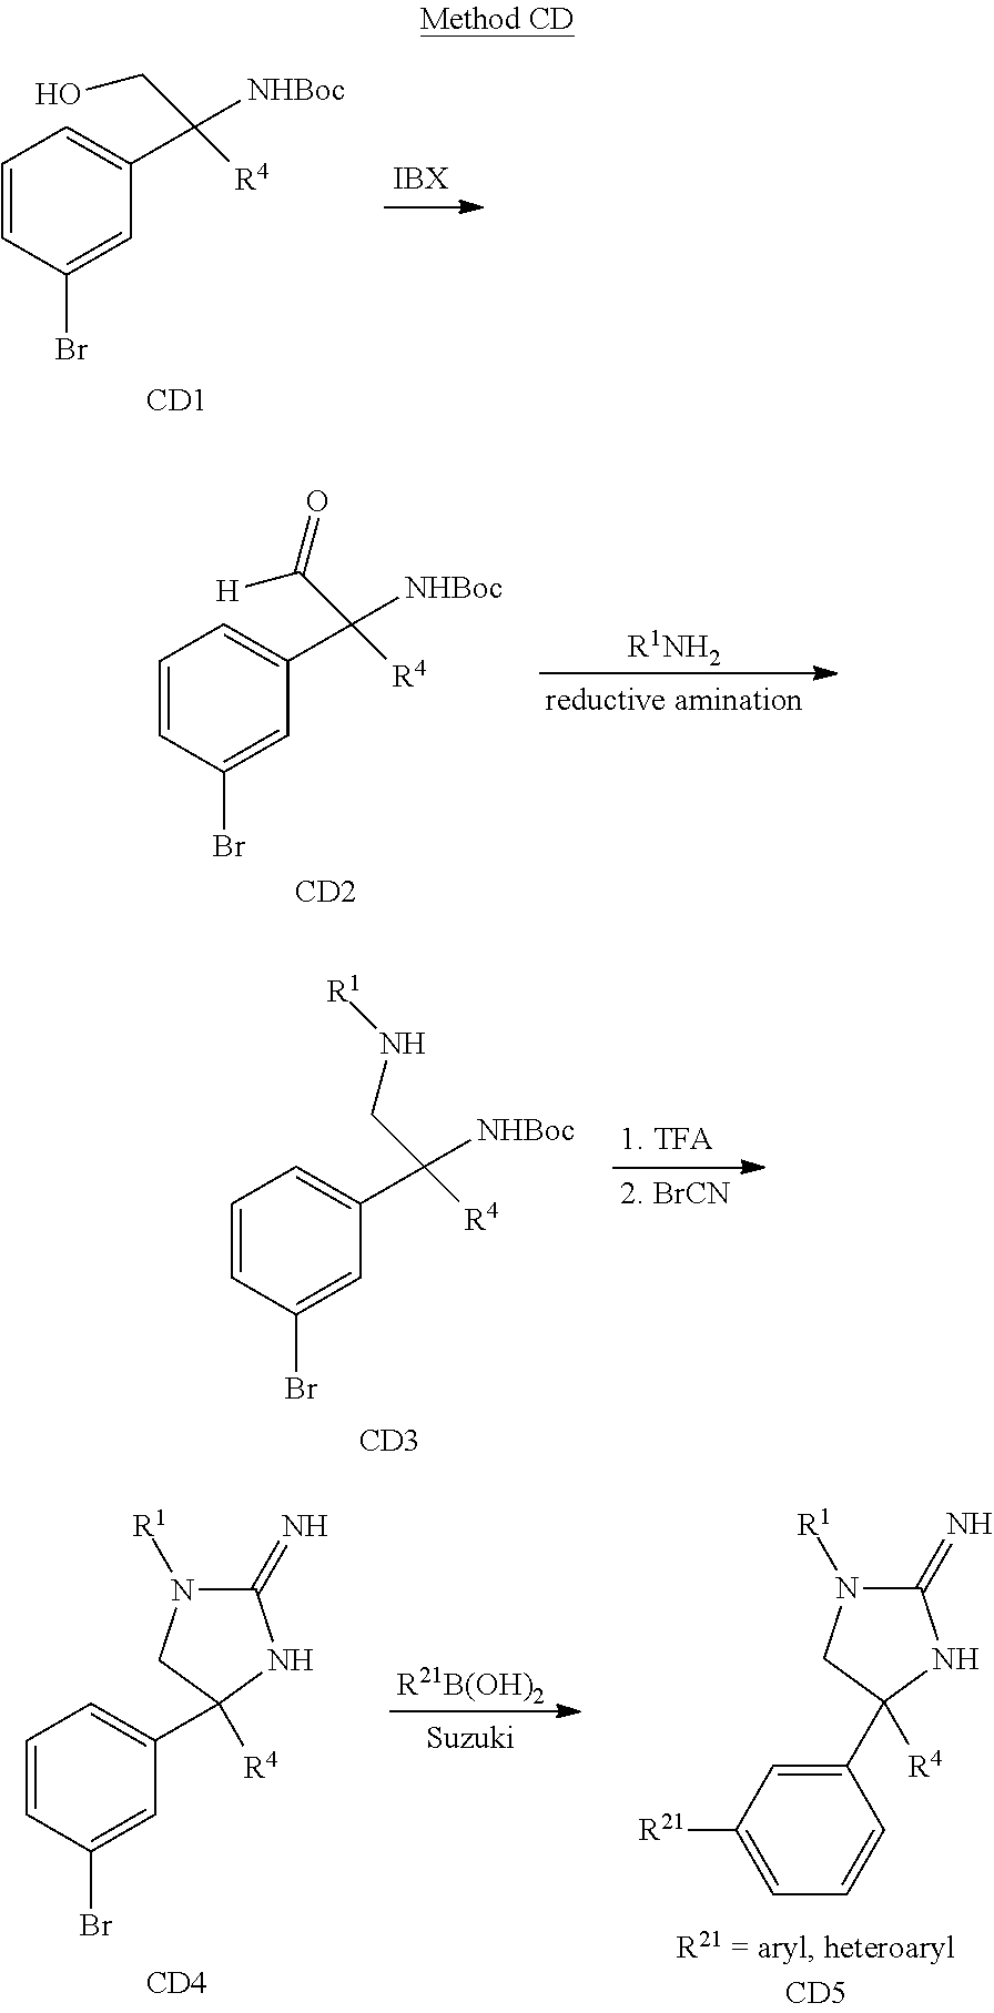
C1=CC(Br)=CC(C([R4])([NHBoc])CO)=C1.[CD1].C1=CC(Br)=CC(C([R4])([NHBoc])C([H])=O)=C1.[CD2].[R1NH2].C1=CC(Br)=CC(C([R4])([NHBoc])CN[R1])=C1.[CD3].C1=CC(Br)=CC(C2([R4])CN([R1])C(=N)N2)=C1.[CD4].C1(C2([R4])CN([R1])C(=N)N2)=CC([R21])=CC=C1.[R21B(OH)2]
